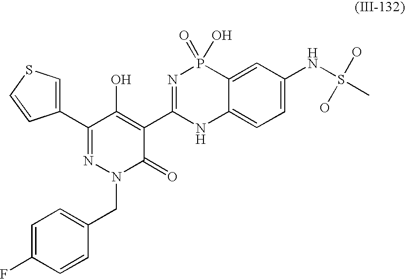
C1(C2=NN(CC3=CC=C(F)C=C3)C(=O)C(C3=NP(=O)(O)C4=CC(NS(C)(O)O)=CC=C4N3)=C2O)=CSC=C1
